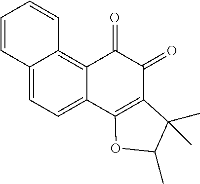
C12=CC=C3C(=C1C=CC=C2)C(=O)C(=O)C1=C3OC(C)C1(C)C
